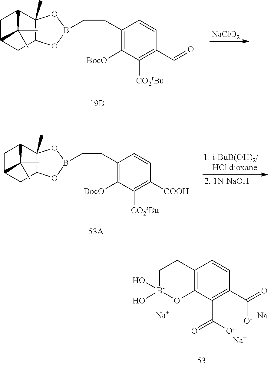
C1C2CC3C(C)(C1C2(C)C)OB(CCC1=C([BocO])C([CO2tBu])=C(C=O)C=C1)O3.[NaClO2].C1C2CC3C(C)(C1C2(C)C)OB(CCC1=C([BocO])C([CO2tBu])=C([COOH])C=C1)O3.C12=C(C(C([O-])=O)=C(C(=O)[O-])C=C1)O[B-](O)(O)CC2.[Na].[Na].[Na]
